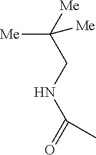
[Me]C([Me])(CNC(=O)C)[Me]
